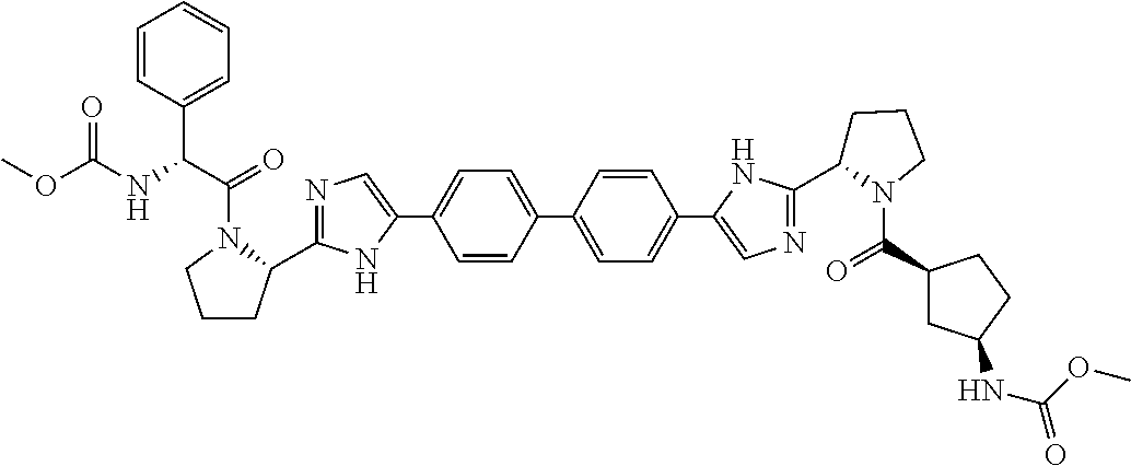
C1=CC(C2=CC=C(C3=CN=C(C4CCCN4C(=O)C4CC(NC(OC)=O)CC4)N3)C=C2)=CC=C1C1=CN=C(C2CCCN2C(=O)C(NC(OC)=O)C2=CC=CC=C2)N1
